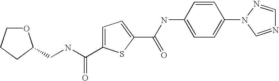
C1=C(C(NCC2OCCC2)=O)SC(C(NC2=CC=C(N3C=NC=N3)C=C2)=O)=C1
